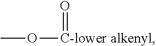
CO[C-lower alkenyl]=O
